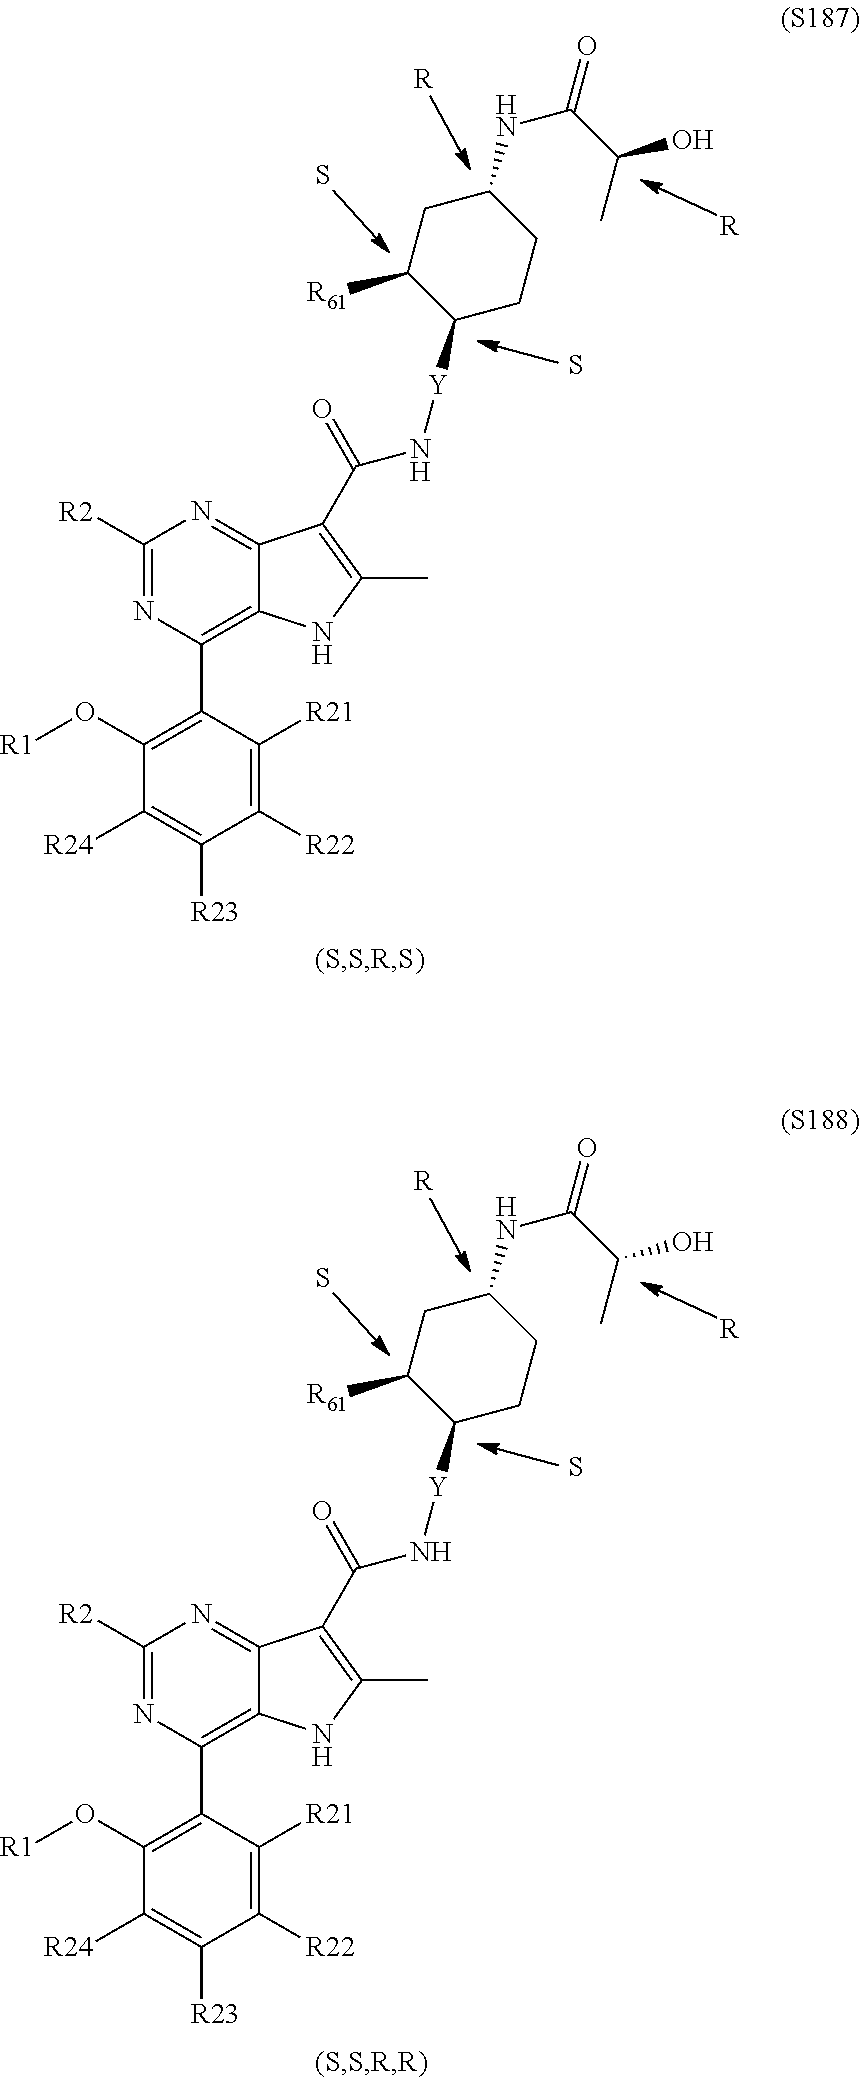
S.[R].C1(O[R1])=C(C2=C3C(=NC([R2])=N2)C(C(N[Y]C2CCC(NC(C(C)O)=O)CC2[R61])=O)=C(C)N3)C([R21])=C([R22])C([R23])=C1[R24].S.[R].S.[R].C1(O[R1])=C(C2=C3C(=NC([R2])=N2)C(C(N[Y]C2CCC(NC(C(C)O)=O)CC2[R61])=O)=C(C)N3)C([R21])=C([R22])C([R23])=C1[R24].S.[R]
